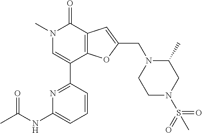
N1=C(C2=CN(C)C(=O)C3=C2OC(CN2CCN(S(=O)(=O)C)CC2C)=C3)C=CC=C1NC(C)=O
